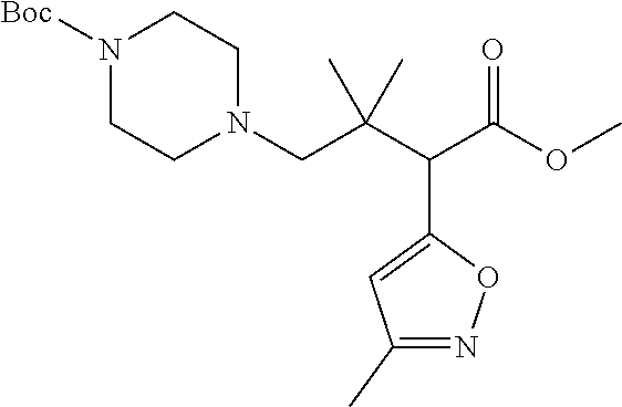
N1([Boc])CCN(CC(C(C(OC)=O)C2=CC(C)=NO2)(C)C)CC1
